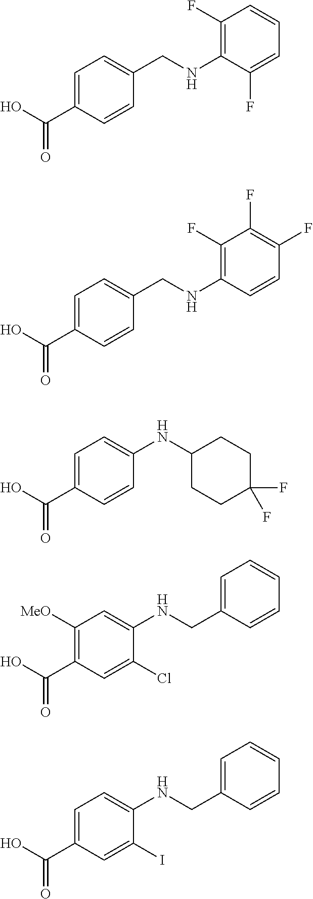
C1(F)=C(NCC2=CC=C(C(O)=O)C=C2)C(F)=CC=C1.C1(F)=C(NCC2=CC=C(C(O)=O)C=C2)C=CC(F)=C1F.C1(NC2=CC=C(C(O)=O)C=C2)CCC(F)(F)CC1.C(NC1=CC([MeO])=C(C(O)=O)C=C1Cl)C1=CC=CC=C1.C(NC1=CC=C(C(O)=O)C=C1I)C1=CC=CC=C1
